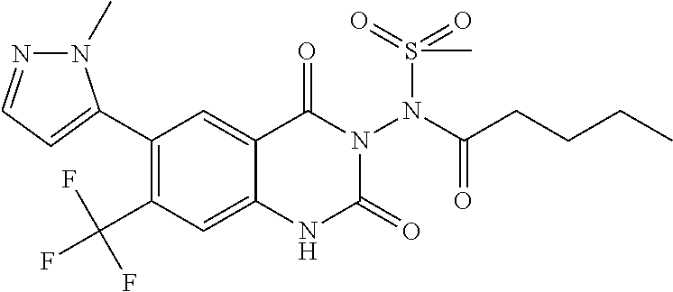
C1(C2=CC=NN2C)=C(C(F)(F)F)C=C2C(=C1)C(=O)N(N(S(=O)(=O)C)C(=O)CCCC)C(=O)N2
